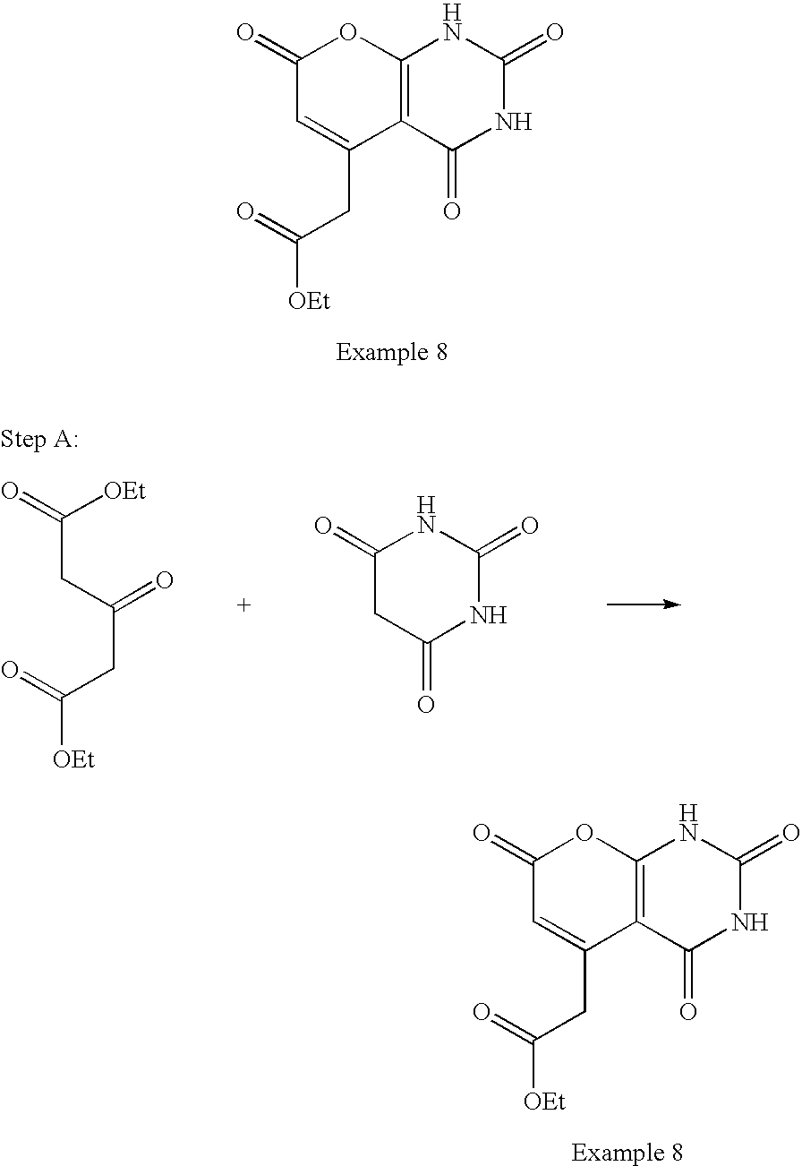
C1(=O)C=C(CC([OEt])=O)C2=C(O1)NC(=O)NC2=O.C1(=O)C=C(CC([OEt])=O)C2=C(O1)NC(=O)NC2=O.C(CC(=O)CC(=O)[OEt])([OEt])=O.C1C(=O)NC(=O)NC1=O
